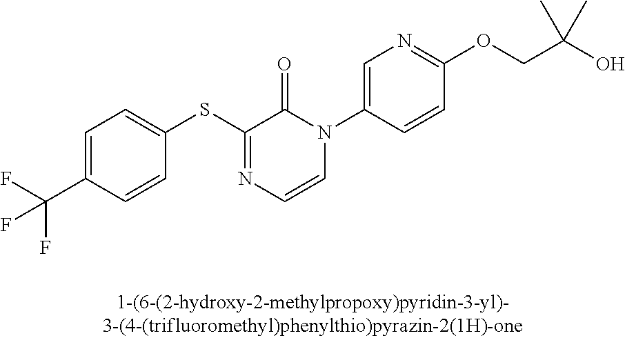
C1=C(C(F)(F)F)C=CC(SC2=NC=CN(C3=CN=C(OCC(O)(C)C)C=C3)C2=O)=C1
